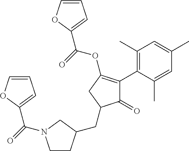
C1(=O)C(C2=C(C)C=C(C)C=C2C)=C(OC(=O)C2=CC=CO2)CC1CC1CCN(C(=O)C2=CC=CO2)C1
